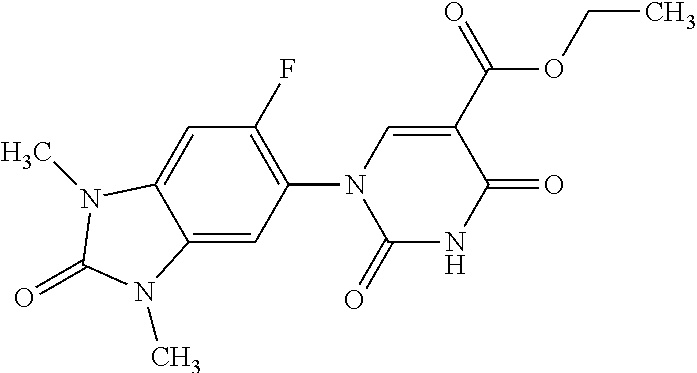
C1(N2C(=O)NC(=O)C(C(OCC)=O)=C2)=C(F)C=C2C(=C1)N(C)C(=O)N2C
